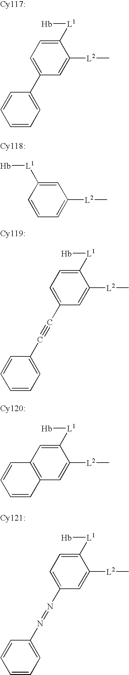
C1=C([L2]C)C([L1][Hb])=CC=C1C1=CC=CC=C1.C1=C([L2]C)C=C([L1][Hb])C=C1.C1=C([L2]C)C([L1][Hb])=CC=C1C#CC1=CC=CC=C1.C1=C([L2]C)C([L1][Hb])=CC2=C1C=CC=C2.C1=C([L2]C)C([L1][Hb])=CC=C1N=NC1=CC=CC=C1
